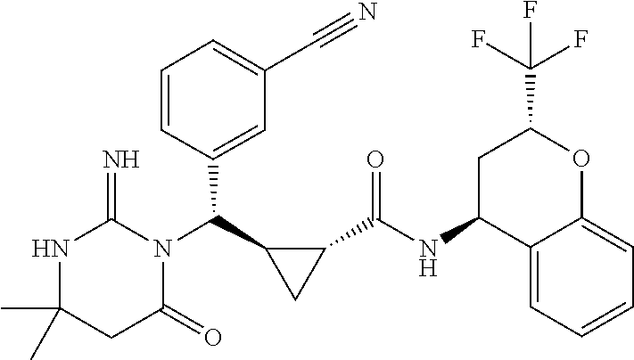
CC1(C)NC(=N)N(C(C2CC2C(NC2C3=CC=CC=C3OC(C(F)(F)F)C2)=O)C2=CC(C#N)=CC=C2)C(=O)C1
